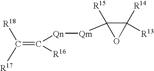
C(=C([R16])[Qn][Qm]C1([R15])C([R13])([R14])O1)([R18])[R17]
